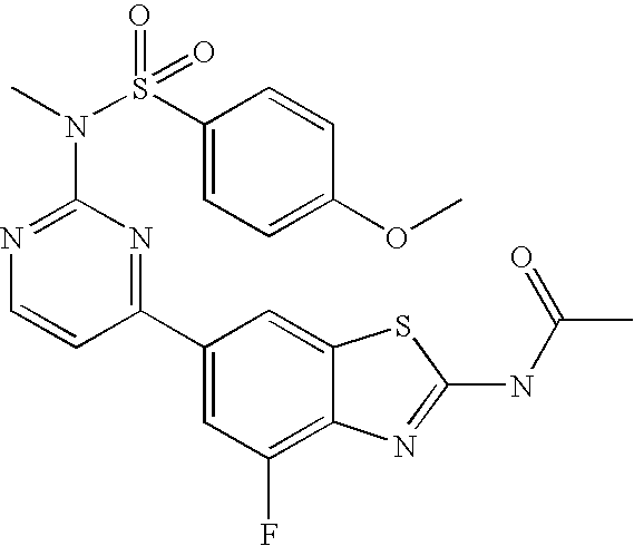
C1(C2=NC(N(S(C3=CC=C(OC)C=C3)(=O)=O)C)=NC=C2)=CC(F)=C2C(=C1)SC(NC(C)=O)=N2
